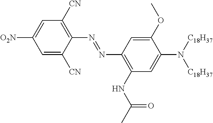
C1=C([CN])C(N=NC2=C(NC(C)=O)C=C(N([C18H37])[C18H37])C(OC)=C2)=C([CN])C=C1[O2N]
